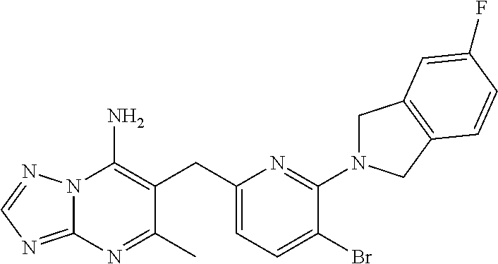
N12C(=NC=N1)N=C(C)C(CC1=CC=C(Br)C(N3CC4=C(C3)C=CC(F)=C4)=N1)=C2N
